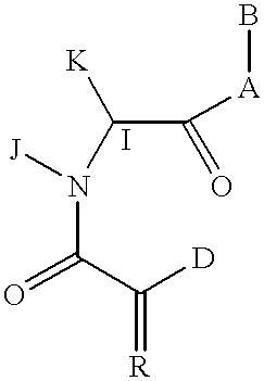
C(N(C(C(=O)[A]B)[K])[J])(C([D])=[R])=O
